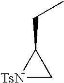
[TsN]1CC1CC
